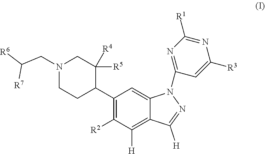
N1(CC([R6])[R7])CCC(C2=C([R2])C([H])=C3C(=C2)N(C2=NC([R1])=NC([R3])=C2)N=C3[H])C([R5])([R4])C1
